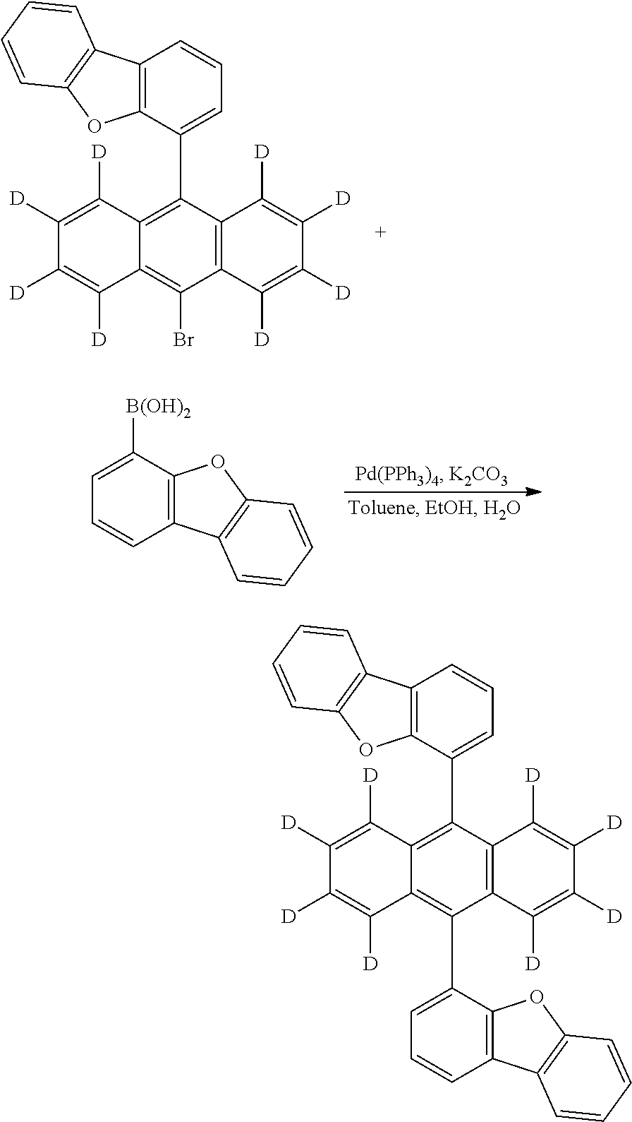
C1([D])=C([D])C2=C(C3=CC=CC4=C3OC3=C4C=CC=C3)C3=C(C(Br)=C2C([D])=C1[D])C([D])=C([D])C([D])=C3[D].[B(OH)2]C1=CC=CC2=C1OC1=C2C=CC=C1.C1([D])=C([D])C2=C(C3=CC=CC4=C3OC3=C4C=CC=C3)C3=C(C([D])=C([D])C([D])=C3[D])C(C3=CC=CC4=C3OC3=C4C=CC=C3)=C2C([D])=C1[D]
